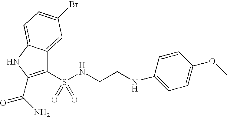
C1(S(NCCNC2=CC=C(OC)C=C2)(=O)=O)=C(C(N)=O)NC2=CC=C(Br)C=C12
